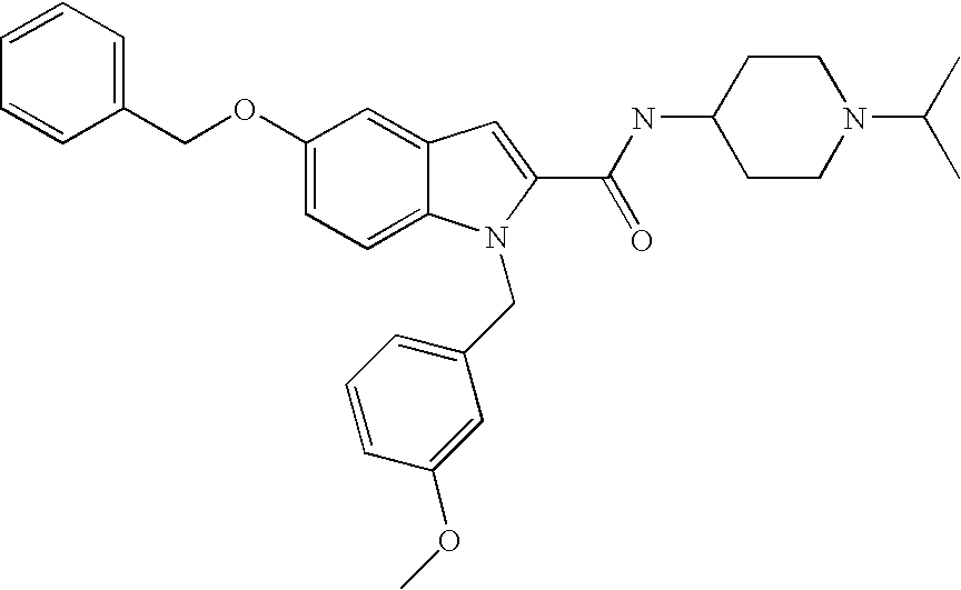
C1(OCC2=CC=CC=C2)=CC=C2C(=C1)C=C(C(NC1CCN(C(C)C)CC1)=O)N2CC1=CC=CC(OC)=C1
